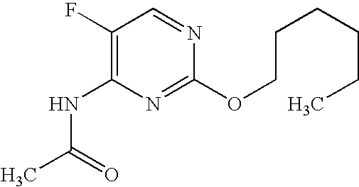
C1(F)=C(NC(C)=O)N=C(OCCCCCC)N=C1
